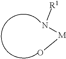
N([R1])[M]O
